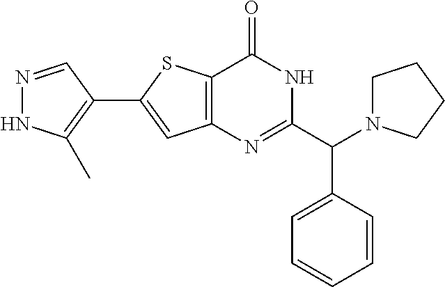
N1=CC(C2=CC3=C(S2)C(=O)NC(C(N2CCCC2)C2=CC=CC=C2)=N3)=C(C)N1
